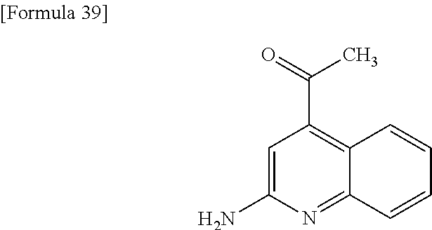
C1=C(N)N=C2C(=C1C(=O)C)C=CC=C2
